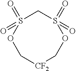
O1C[CF2]COS(=O)(=O)CS1(=O)=O
